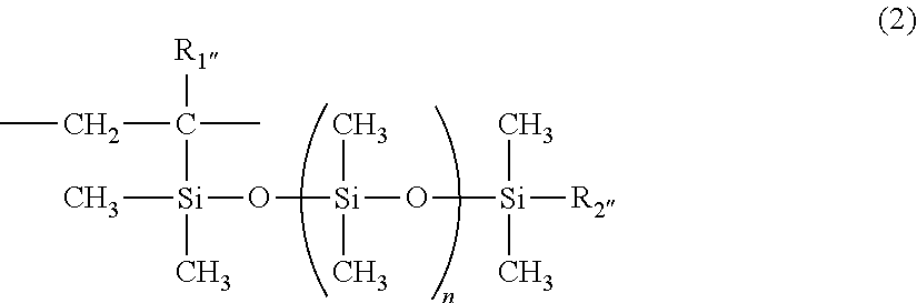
C(C(C)([R1])[Si](C)(O[Si](O[Si]([R2])(C)C)(C)C)C)C
